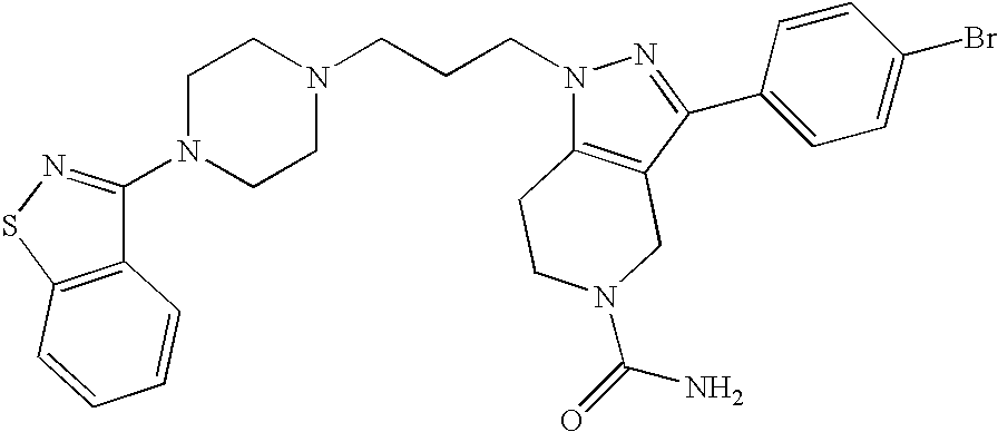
C12=C(SN=C1N1CCN(CCCN3C4=C(C(C5=CC=C(Br)C=C5)=N3)CN(C(N)=O)CC4)CC1)C=CC=C2
